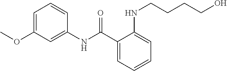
C1=CC=C(C(NC2=CC(OC)=CC=C2)=O)C(NCCCCO)=C1
